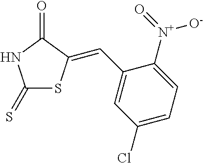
C1(=S)SC(=CC2=CC(Cl)=CC=C2[N+](=O)[O-])C(=O)N1
